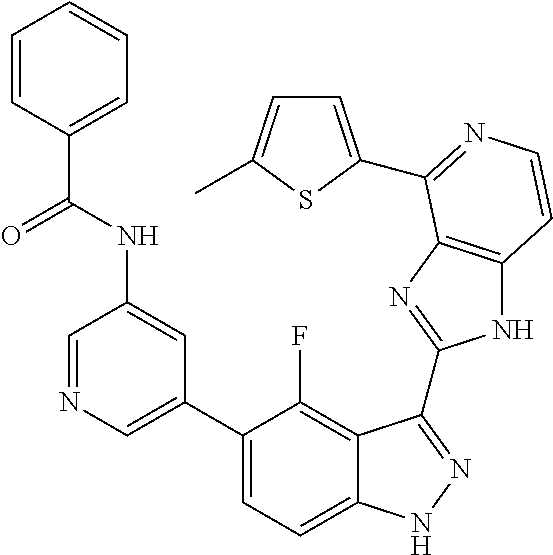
C1=C(C2=CC=C3C(=C2F)C(C2=NC4=C(N2)C=CN=C4C2=CC=C(C)S2)=NN3)C=C(NC(C2=CC=CC=C2)=O)C=N1
